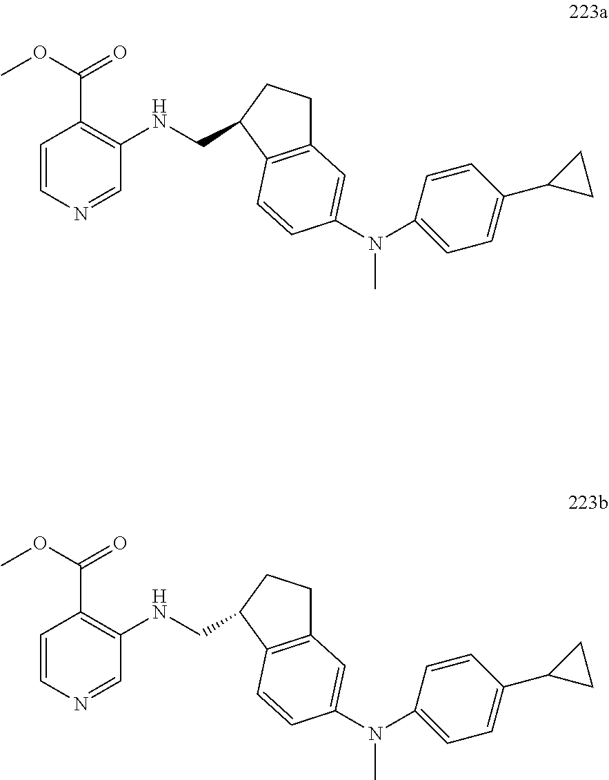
C1=CN=CC(NCC2CCC3=C2C=CC(N(C2=CC=C(C4CC4)C=C2)C)=C3)=C1C(OC)=O.C1=CN=CC(NCC2CCC3=C2C=CC(N(C2=CC=C(C4CC4)C=C2)C)=C3)=C1C(OC)=O
